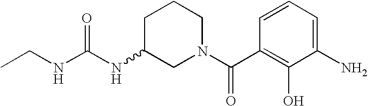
CCNC(NC1CN(C(C2=C(O)C(N)=CC=C2)=O)CCC1)=O
